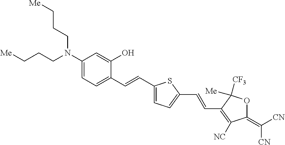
C1(N(CCC[Me])CCC[Me])=CC=C(C=CC2=CC=C(C=CC3=C([NC])C(=C([CN])[CN])OC3([Me])[CF3])S2)C(O)=C1
